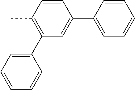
C1(C2=C(C)C=CC(C3=CC=CC=C3)=C2)=CC=CC=C1
